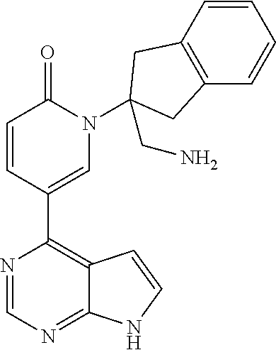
C1(C2=CN(C3(CN)CC4=C(C=CC=C4)C3)C(=O)C=C2)=C2C(=NC=N1)NC=C2
